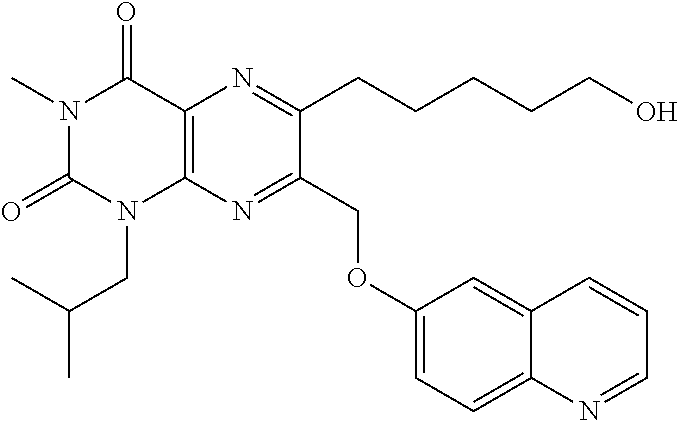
N1(C)C(=O)N(CC(C)C)C2=C(C1=O)N=C(CCCCCO)C(COC1=CC=C3C(=C1)C=CC=N3)=N2
